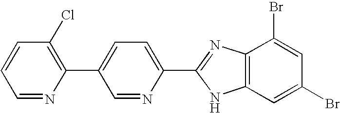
C1=NC(C2=CC=C(C3=NC4=C(C=C(Br)C=C4Br)N3)N=C2)=C(Cl)C=C1
